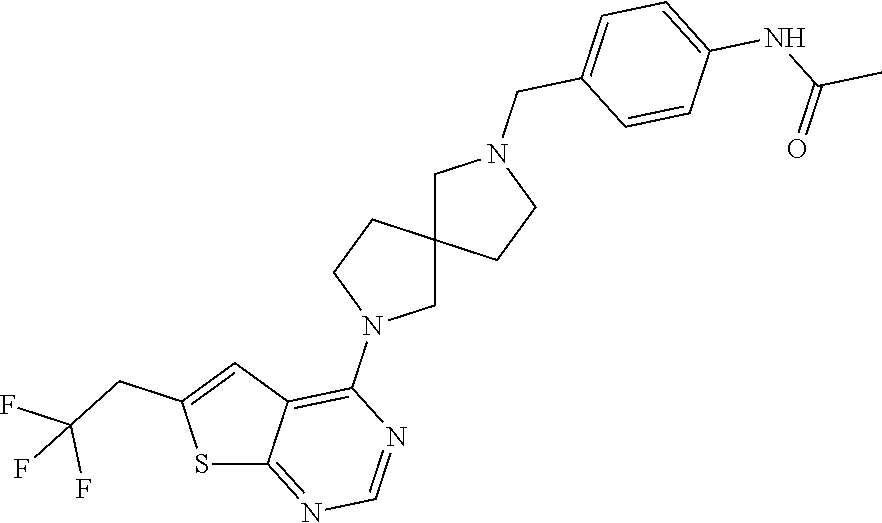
N1=CN=C2C(=C1N1CC3(CC1)CCN(CC1=CC=C(NC(C)=O)C=C1)C3)C=C(CC(F)(F)F)S2
